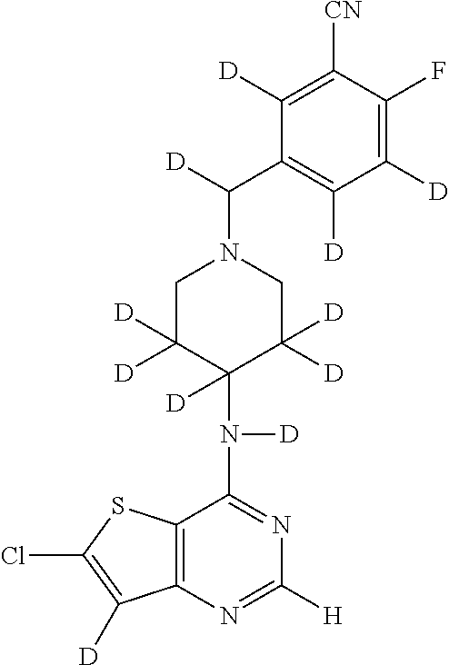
C1([CN])=C([D])C(C([D])N2CC([D])([D])C(N([D])C3=NC([H])=NC4=C3SC(Cl)=C4[D])([D])C([D])([D])C2)=C([D])C([D])=C1F
